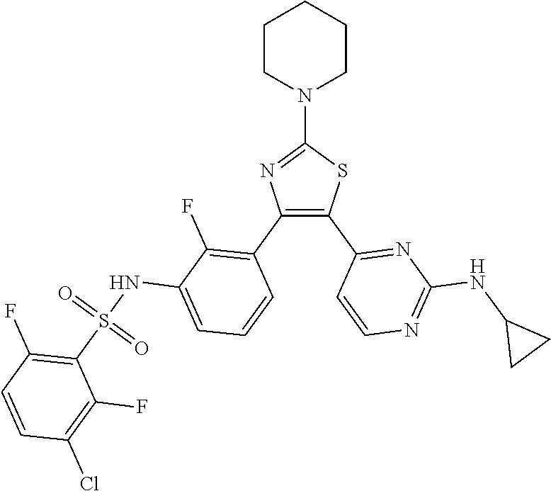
C1(N2CCCCC2)=NC(C2=C(F)C(NS(C3=C(F)C=CC(Cl)=C3F)(=O)=O)=CC=C2)=C(C2=NC(NC3CC3)=NC=C2)S1
